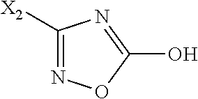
N1=C([X2])N=C(O)O1
